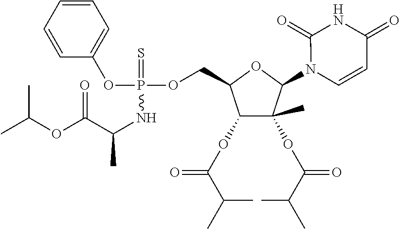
C1=CC=CC=C1OP(NC(C)C(OC(C)C)=O)(OCC1C(OC(=O)C(C)C)C(C)(OC(=O)C(C)C)C(N2C=CC(=O)NC2=O)O1)=S
